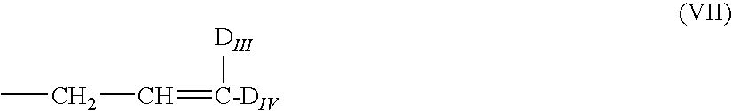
CCC=[C-DIV][DIII]
